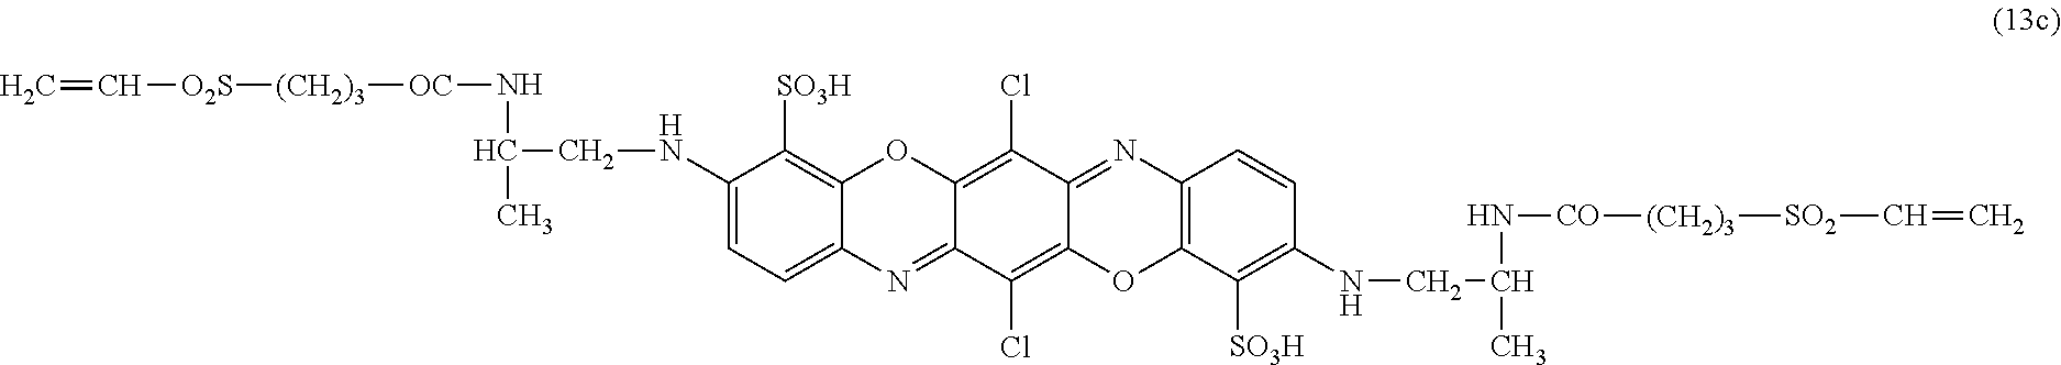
N(C1=CC=C2C(=C1[SO3H])OC1=C(Cl)C3=NC4=C(OC3=C(Cl)C1=N2)C([SO3H])=C(NCC(C)N[CO][(CH2)3][SO2]C=C)C=C4)CC(C)N[OC][(CH2)3][O2S]C=C
